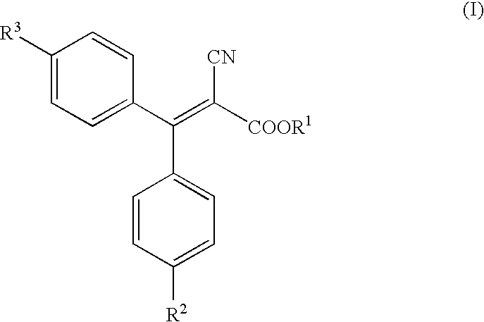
C1([R3])=CC=C(C(=C([COOR1])[CN])C2=CC=C([R2])C=C2)C=C1
